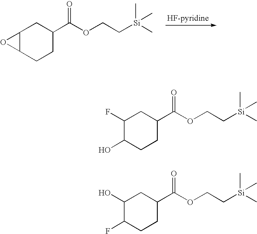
C12C(CCC(C(OCC[Si](C)(C)C)=O)C1)O2.C1(F)C(O)CCC(C(OCC[Si](C)(C)C)=O)C1.C1(O)C(F)CCC(C(OCC[Si](C)(C)C)=O)C1
